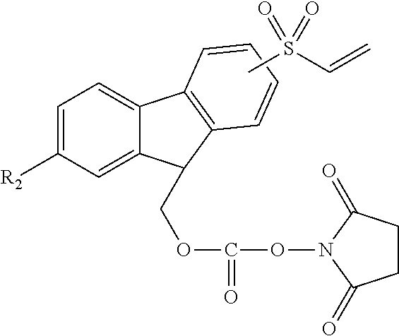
C1=C([R2])C=C2C(=C1)C1=C(C2COC(ON2C(=O)CCC2=O)=O)C=CC=C1.CS(C=C)(=O)=O
